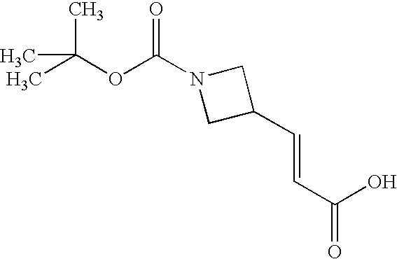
CC(OC(N1CC(C=CC(O)=O)C1)=O)(C)C
